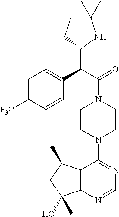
C(C(=O)N1CCN(C2=NC=NC3=C2C(C)CC3(O)C)CC1)(C1NC(C)(C)CC1)C1=CC=C([F3C])C=C1
